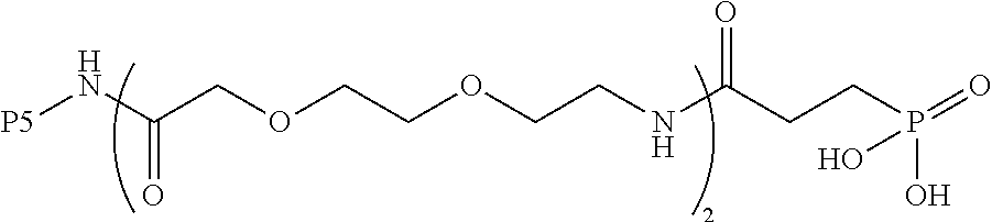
[P5]NC(COCCOCCNC(CCP(=O)(O)O)=O)=O
